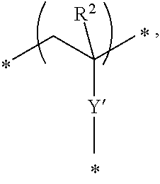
CCC(C)([Y]C)[R2]
